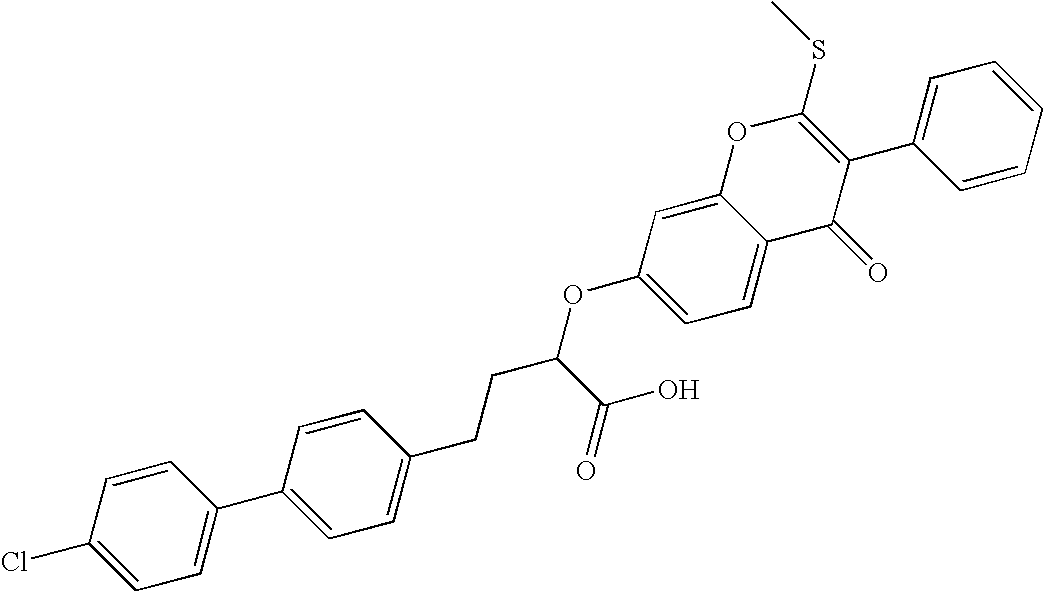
C1=C(Cl)C=CC(C2=CC=C(CCC(OC3=CC=C4C(=C3)OC(SC)=C(C3=CC=CC=C3)C4=O)C(O)=O)C=C2)=C1
